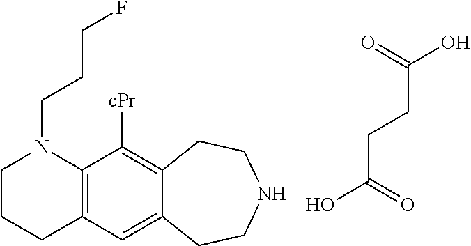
C(C(=O)O)CC(O)=O.C12=C(C=C3C(=C1[cPr])CCNCC3)CCCN2CCCF
